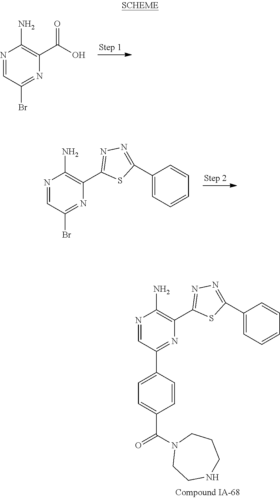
N1=CC(Br)=NC(C(O)=O)=C1N.N1=CC(Br)=NC(C2=NN=C(C3=CC=CC=C3)S2)=C1N.N1=CC(C2=CC=C(C(N3CCNCCC3)=O)C=C2)=NC(C2=NN=C(C3=CC=CC=C3)S2)=C1N
